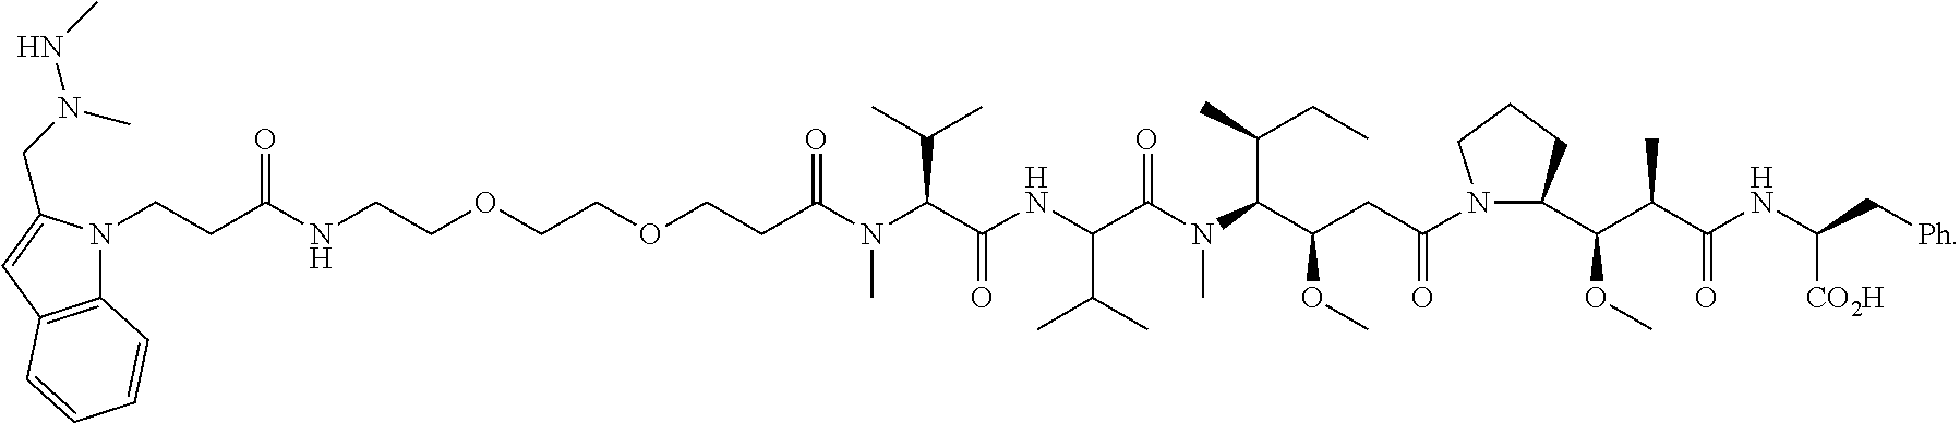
N1(CCC(NCCOCCOCCC(N(C(C(NC(C(N(C(C(CC(=O)N2C(C(C(C(NC(C[Ph])[CO2H])=O)C)OC)CCC2)OC)C(CC)C)C)=O)C(C)C)=O)C(C)C)C)=O)=O)C2=C(C=C1CN(NC)C)C=CC=C2
